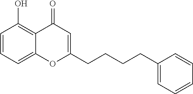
C1=CC=C2C(=C1O)C(=O)C=C(CCCCC1=CC=CC=C1)O2
